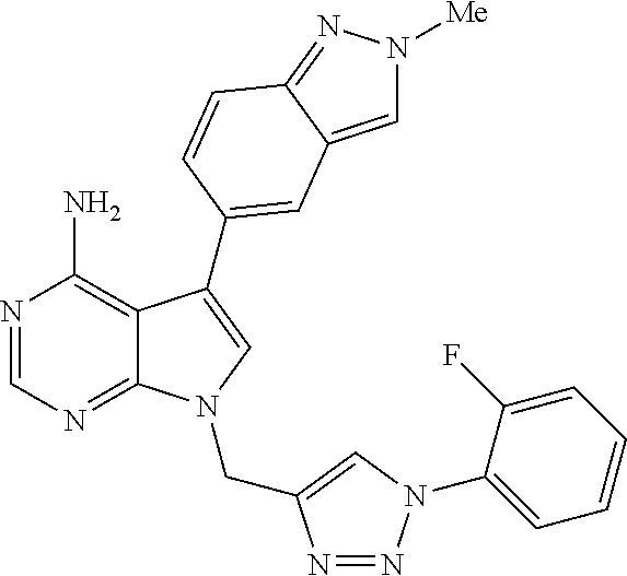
N1=CN=C2C(=C1N)C(C1=CC3=CN([Me])N=C3C=C1)=CN2CC1=CN(C2=CC=CC=C2F)N=N1
